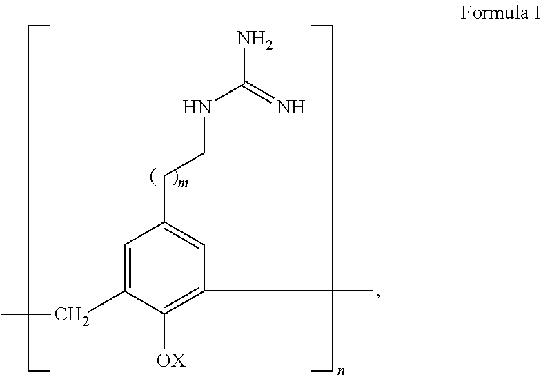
C1=C(CC)C([OX])=C(C)C=C1CCNC(=N)N
